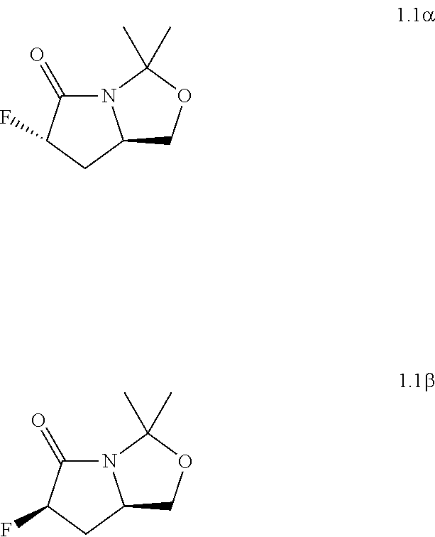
N12C(=O)C(F)CC1COC2(C)C.N12C(=O)C(F)CC1COC2(C)C
